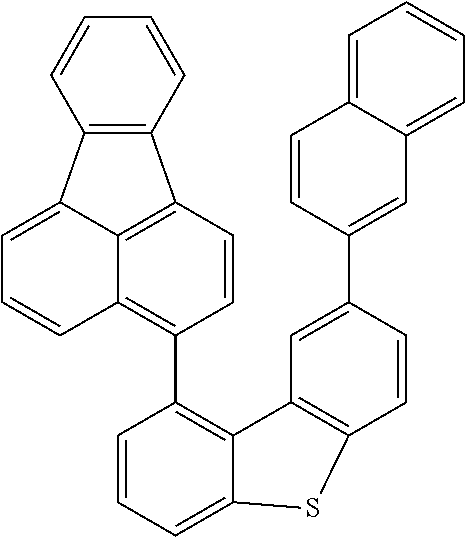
C1=CC=C2C(=C1C1=C3C=CC=C4C5=C(C(=C34)C=C1)C=CC=C5)C1=C(C=CC(C3=CC4=CC=CC=C4C=C3)=C1)S2
